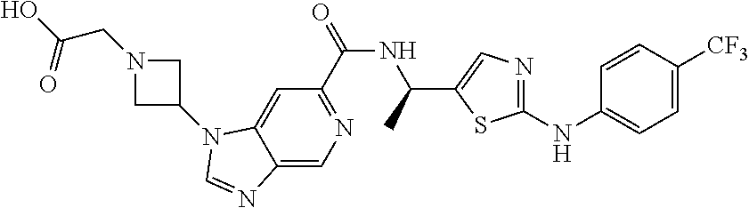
C1(C(=O)NC(C2=CN=C(NC3=CC=C([CF3])C=C3)S2)C)=NC=C2C(=C1)N(C1CN(CC(O)=O)C1)C=N2
